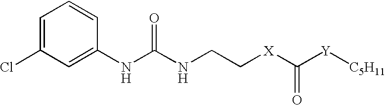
C1=C(Cl)C=C(NC(NCC[X]C([Y][C5H11])=O)=O)C=C1
